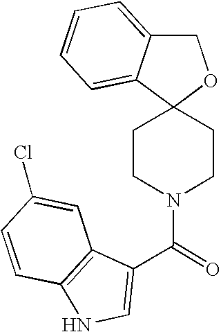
C1C2=CC=CC=C2C2(O1)CCN(C(C1=CNC3=C1C=C(Cl)C=C3)=O)CC2
